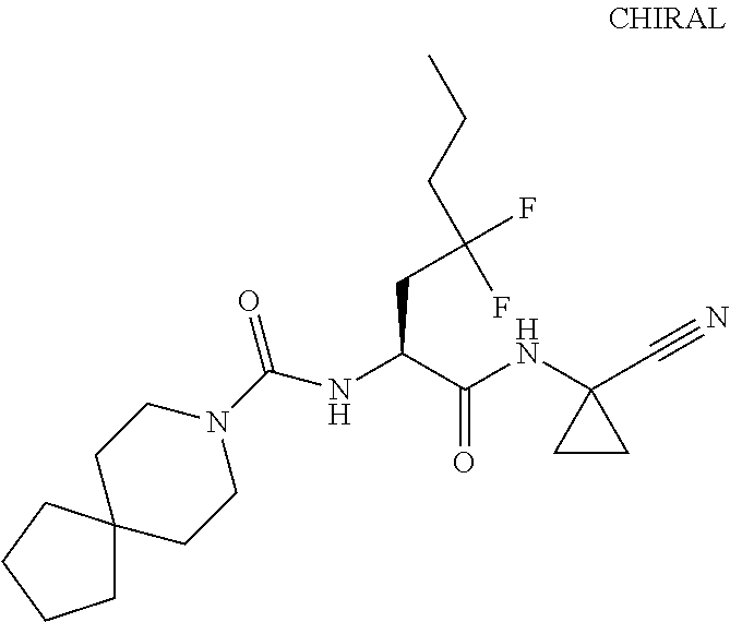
N(C1(C#N)CC1)C(C(CC(F)(CCC)F)NC(N1CCC2(CC1)CCCC2)=O)=O
